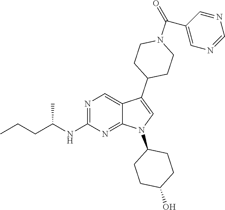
N1=C(NC(CCC)C)N=C2C(=C1)C(C1CCN(C(=O)C3=CN=CN=C3)CC1)=CN2C1CCC(O)CC1
